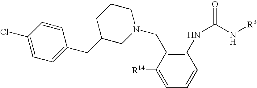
C1=C([R14])C(CN2CCCC(CC3=CC=C(Cl)C=C3)C2)=C(NC(N[R3])=O)C=C1
